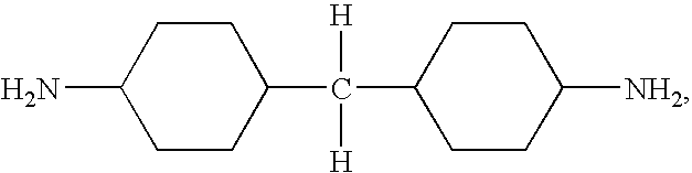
C1(N)CCC(C([H])([H])C2CCC([NH2])CC2)CC1
